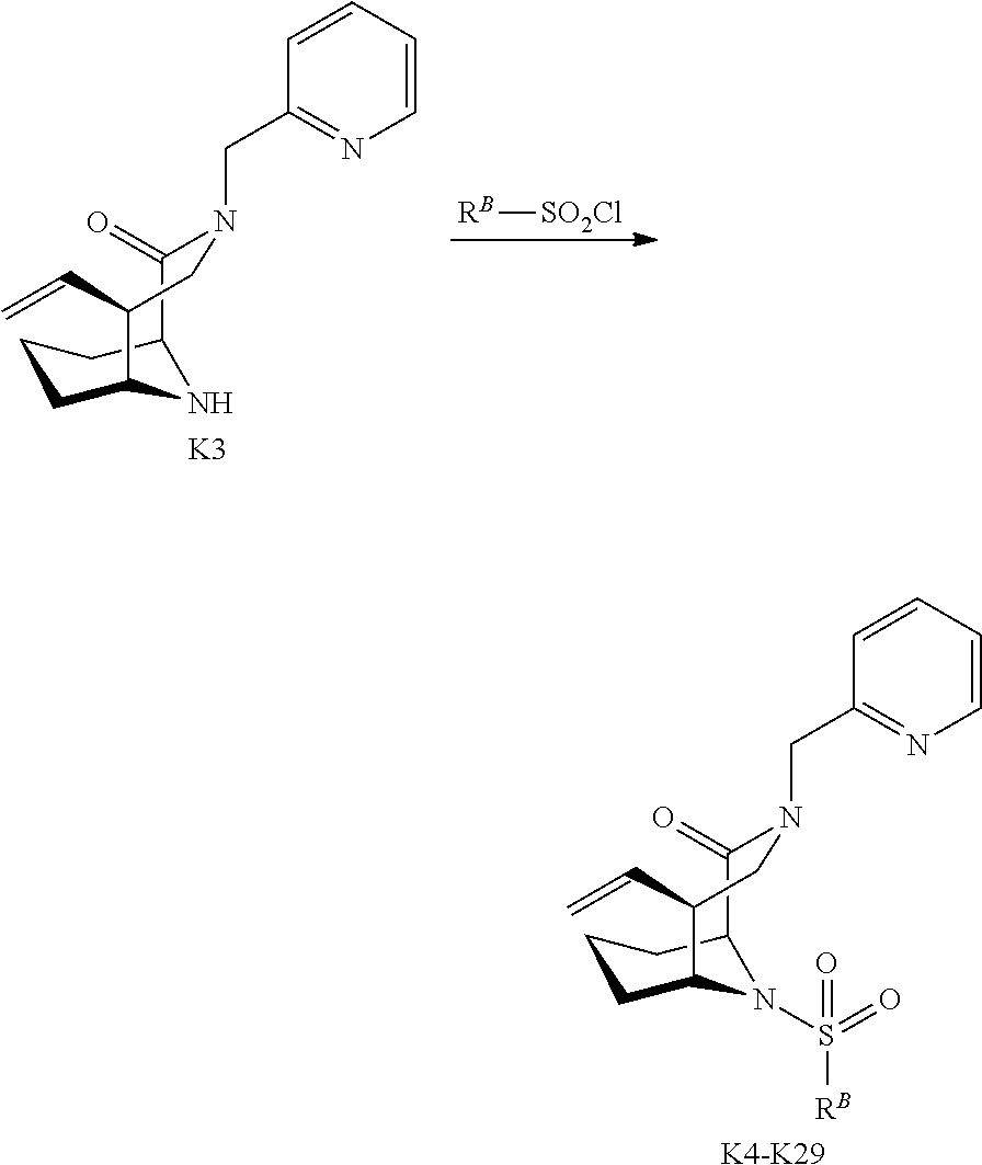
C12C(=O)N(CC3=NC=CC=C3)CC(C=C)C(CCC1)N2.[K3].[RB][SO2Cl].C12C(=O)N(CC3=NC=CC=C3)CC(C=C)C(CCC1)N2S(=O)([RB])=O.[K4-K29]
